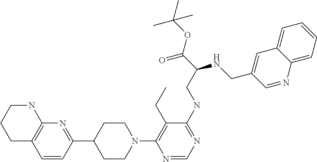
N1(C2=C(CC)C(NCC(C(=O)OC(C)(C)C)NCC3=CC4=CC=CC=C4N=C3)=NC=N2)CCC(C2=NC3=C(C=C2)CCCN3)CC1
